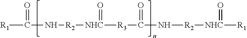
[R1]C(N[R2][NHC]([R3]C(N[R2][NHC]([R1])=O)=O)=O)=O
